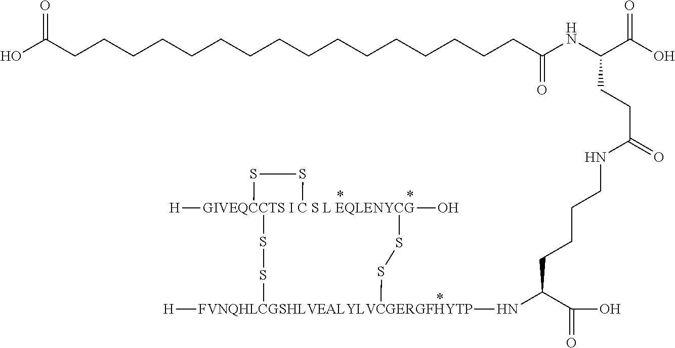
C(CCC(C(O)=O)N[FVNQHLCGSHLVEALYLVCGERGFHYTP]1([H])SS[GIVEQCCTS I C S L EQLENYCG]2([H])(O)(SS1)SS2)CNC(CCC(NC(=O)CCCCCCCCCCCCCCCCC(O)=O)C(=O)O)=O
